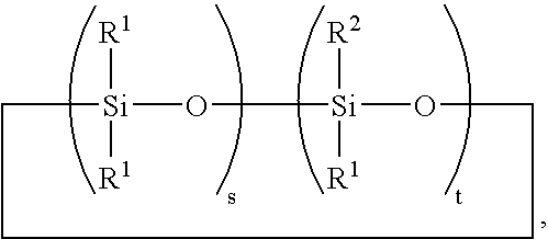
[Si]1([R1])([R1])O[Si]([R2])([R1])OCCCC1
